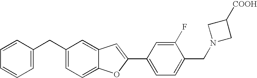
C1(CC2=CC=C3C(=C2)C=C(C2=CC=C(CN4CC([COOH])C4)C(F)=C2)O3)=CC=CC=C1
